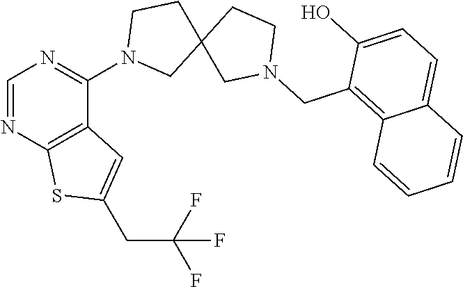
C1CN(C2=NC=NC3=C2C=C(CC(F)(F)F)S3)CC12CN(CC1=C3C(=CC=C1O)C=CC=C3)CC2
